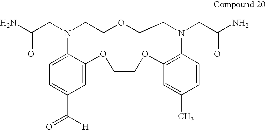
C1=C(C(=O)[H])C=C2C(=C1)N(CC(N)=O)CCOCCN(CC(N)=O)C1=C(OCCO2)C=C(C)C=C1
